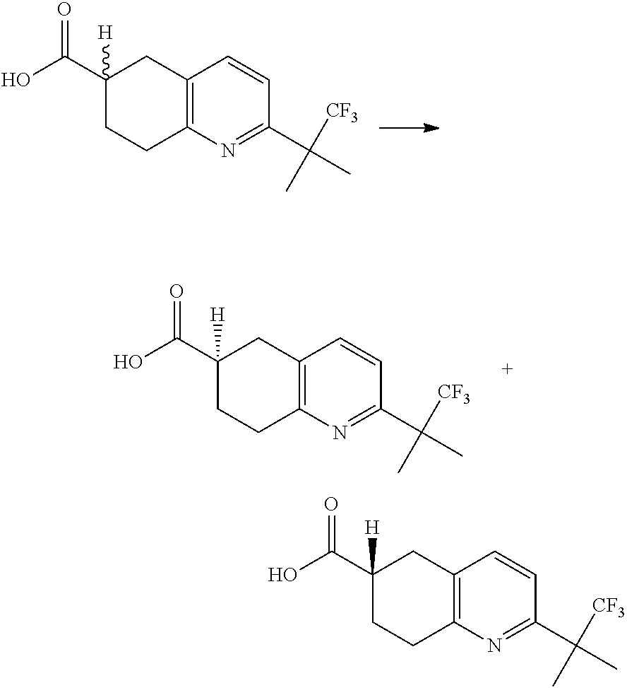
C12=C(N=C(C(C)([CF3])C)C=C1)CCC(C(O)=O)([H])C2.C12=C(N=C(C(C)([CF3])C)C=C1)CCC(C(O)=O)([H])C2.C12=C(N=C(C(C)([CF3])C)C=C1)CCC(C(O)=O)([H])C2
